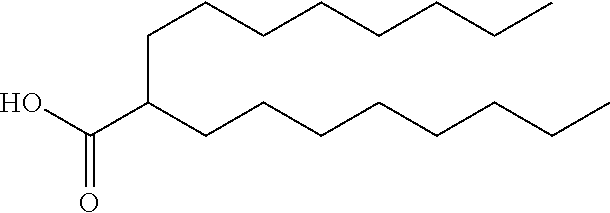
OC(C(CCCCCCCC)CCCCCCCC)=O
